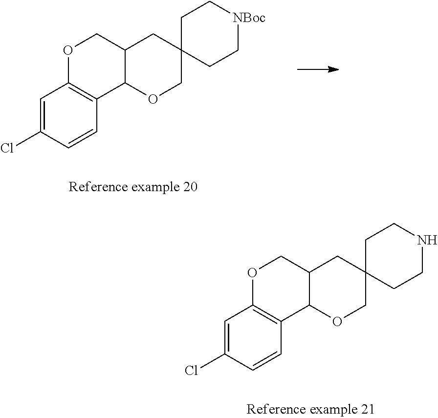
C1=C(Cl)C=CC2=C1OCC1C2OCC2(C1)CC[NBoc]CC2.C1=C(Cl)C=CC2=C1OCC1C2OCC2(C1)CCNCC2
